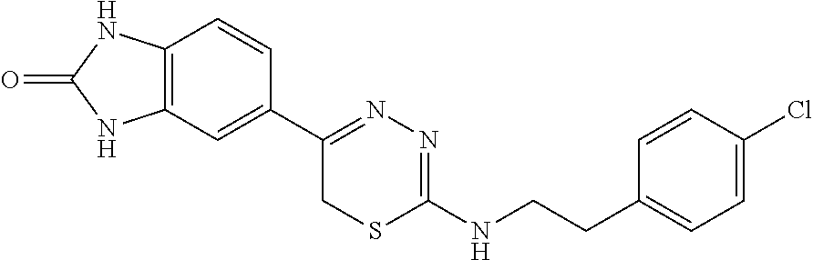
C12=C(C=C(C3=NN=C(NCCC4=CC=C(Cl)C=C4)SC3)C=C1)NC(=O)N2
